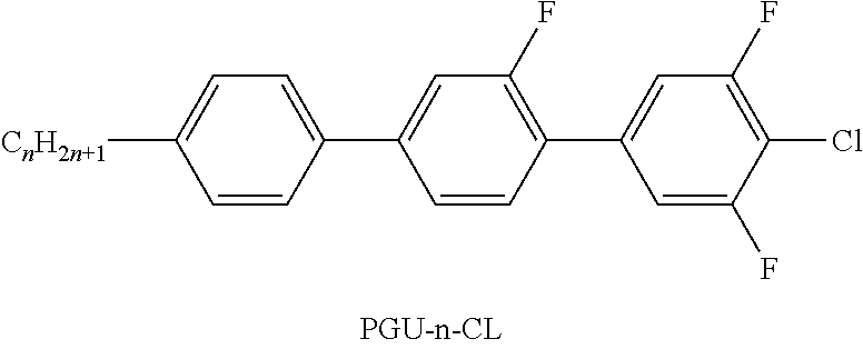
C1([CnH2n+1])=CC=C(C2=CC(F)=C(C3=CC(F)=C(Cl)C(F)=C3)C=C2)C=C1
